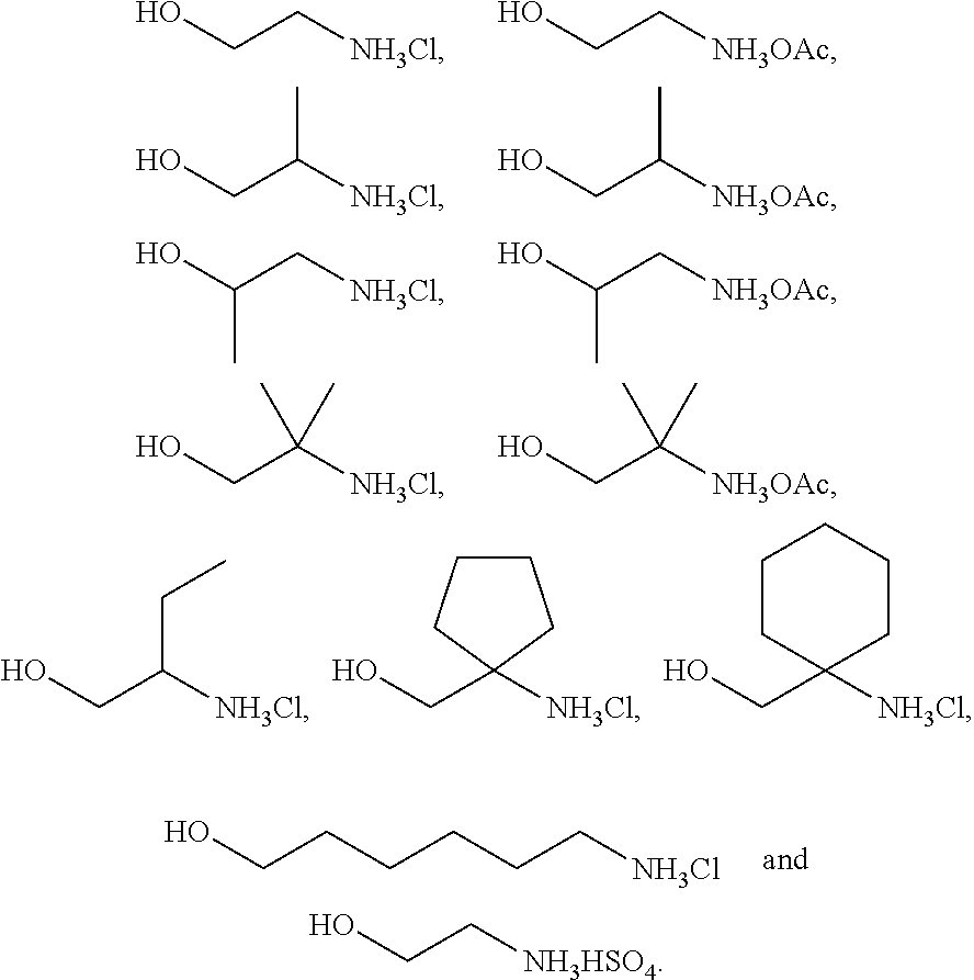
OCC[NH3Cl].OCC[NH3OAc].OCC([NH3Cl])C.OCC([NH3OAc])C.OC(C[NH3Cl])C.OC(C[NH3OAc])C.OCC([NH3Cl])(C)C.OCC([NH3OAc])(C)C.OCC([NH3Cl])CC.OCC1([NH3Cl])CCCC1.OCC1([NH3Cl])CCCCC1.OCCCCCC[NH3Cl].OCC[NH3HSO4]
